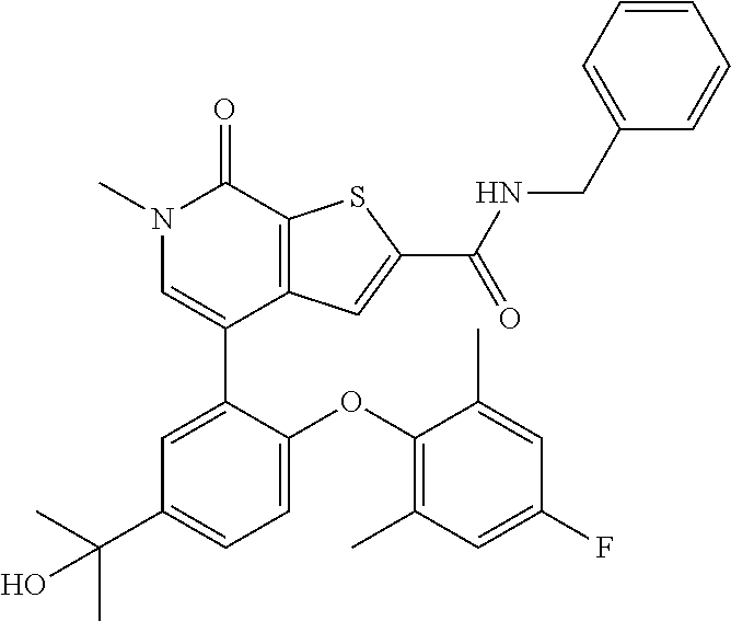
C1(C2=CC(C(C)(C)O)=CC=C2OC2=C(C)C=C(F)C=C2C)=CN(C)C(=O)C2=C1C=C(C(NCC1=CC=CC=C1)=O)S2
